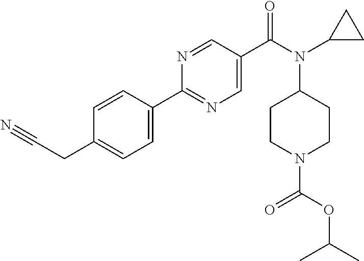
C1=CC(C2=NC=C(C(N(C3CC3)C3CCN(C(=O)OC(C)C)CC3)=O)C=N2)=CC=C1CC#N
